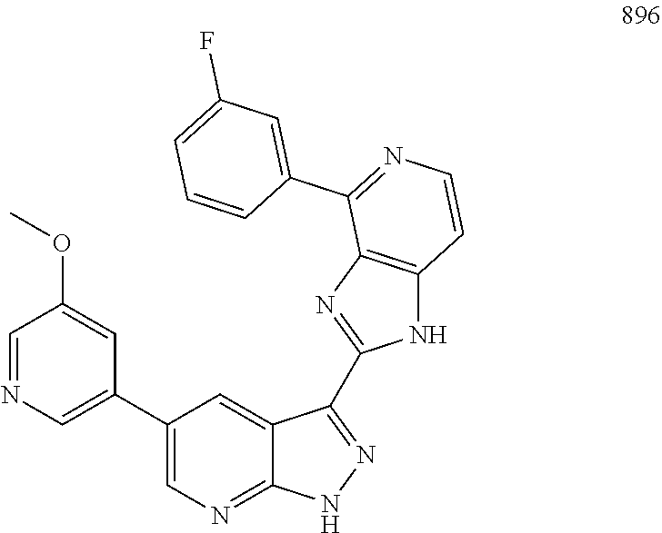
C1(C2=CN=CC(OC)=C2)=CN=C2C(=C1)C(C1=NC3=C(N1)C=CN=C3C1=CC(F)=CC=C1)=NN2
